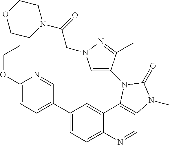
C1(C2=CC=C(OCC)N=C2)=CC=C2C(=C1)C1=C(C=N2)N(C)C(=O)N1C1=CN(CC(N2CCOCC2)=O)N=C1C
